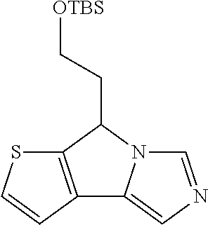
S1C2=C(C=C1)C1=CN=CN1C2CC[OTBS]
